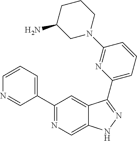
C1=CN=CC(C2=NC=C3C(=C2)C(C2=CC=CC(N4CCCC(N)C4)=N2)=NN3)=C1
